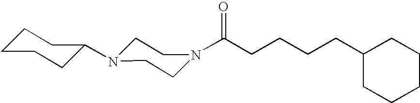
C(CCCCC1CCCCC1)(=O)N1CCN(C2CCCCC2)CC1
